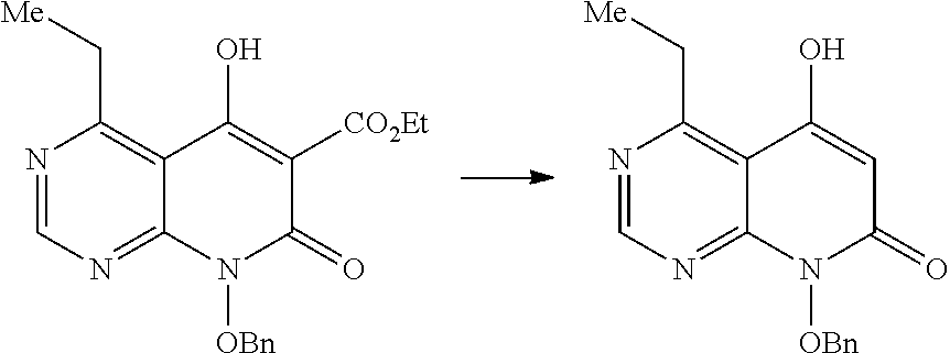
N1=CN=C2C(=C1C[Me])C(O)=C([CO2Et])C(=O)N2[OBn].N1=CN=C2C(=C1C[Me])C(O)=CC(=O)N2[OBn]
